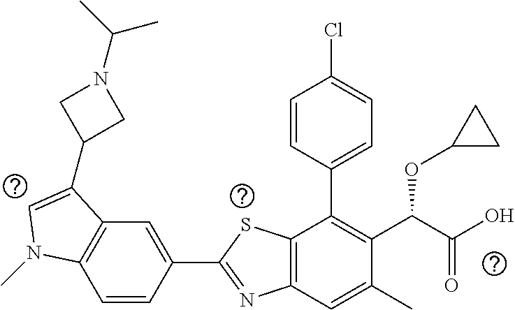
C1=CC(C2=NC3=C(S2)C(C2=CC=C(Cl)C=C2)=C(C(C(O)=O)OC2CC2)C(C)=C3)=CC2=C1N(C)C=C2C1CN(C(C)C)C1
